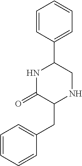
N1C(=O)C(CC2=CC=CC=C2)NCC1C1=CC=CC=C1
